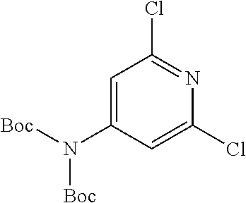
C1=C(N([Boc])[Boc])C=C(Cl)N=C1Cl
